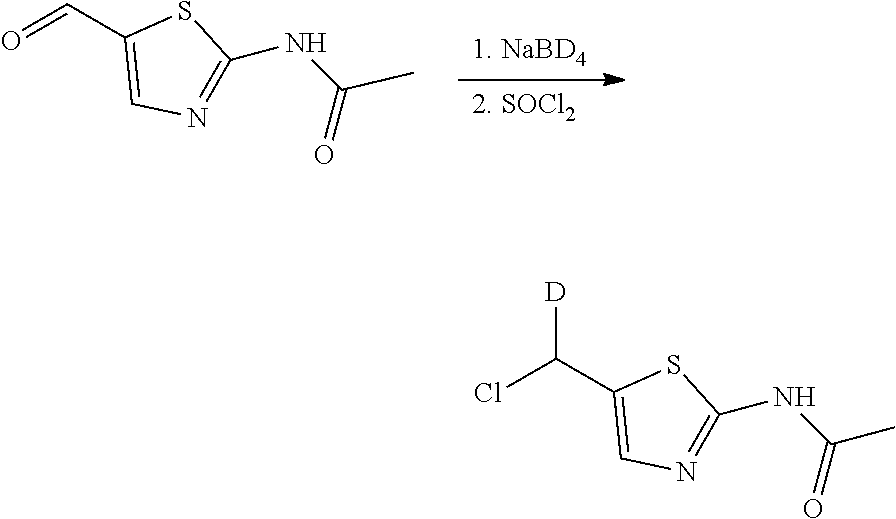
[1. NaBD4].[2. SOCl2].O=CC1=CN=C(NC(C)=O)S1.C(C1=CN=C(NC(C)=O)S1)(Cl)[D]
